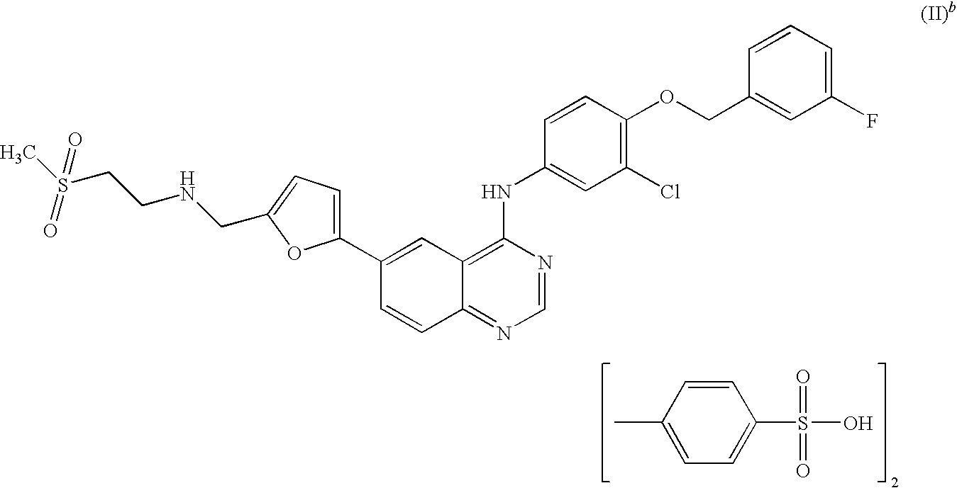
CC1=CC=C(S(=O)(=O)O)C=C1.C12=NC=NC(NC3=CC(Cl)=C(OCC4=CC(F)=CC=C4)C=C3)=C1C=C(C1=CC=C(CNCCS(C)(=O)=O)O1)C=C2
